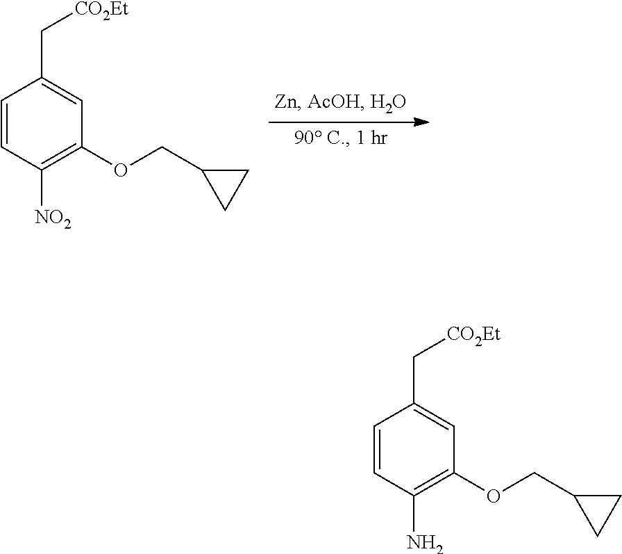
C1=CC([NO2])=C(OCC2CC2)C=C1C[CO2Et].C1=CC(N)=C(OCC2CC2)C=C1C[CO2Et]
